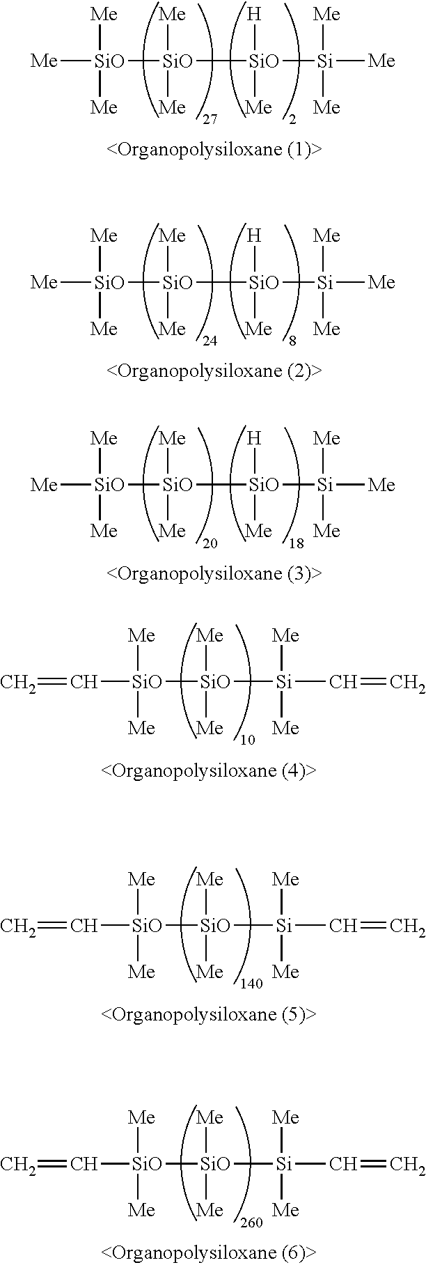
[Me][SiO]([Me])([Me])[SiO]([Me])([Me])[SiO]([H])([Me])[Si]([Me])([Me])[Me].[Me][SiO]([Me])([Me])[SiO]([Me])([Me])[SiO]([H])([Me])[Si]([Me])([Me])[Me].[Me][SiO]([Me])([Me])[SiO]([Me])([Me])[SiO]([H])([Me])[Si]([Me])([Me])[Me].C([SiO]([Me])([Me])[SiO]([Me])([Me])[Si]([Me])([Me])C=C)=C.C([SiO]([Me])([Me])[SiO]([Me])([Me])[Si]([Me])([Me])C=C)=C.C([SiO]([Me])([Me])[SiO]([Me])([Me])[Si]([Me])([Me])C=C)=C
